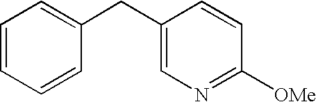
C1=CC=CC(CC2=CN=C([OMe])C=C2)=C1
